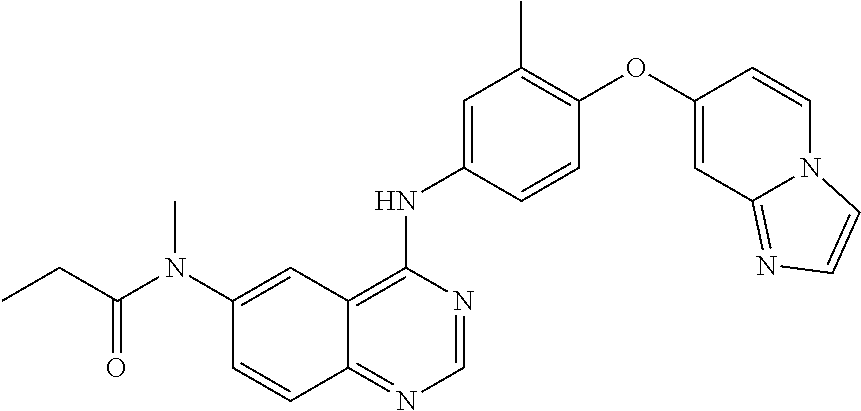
C12=NC=NC(NC3=CC(C)=C(OC4=CC5=NC=CN5C=C4)C=C3)=C1C=C(N(C(CC)=O)C)C=C2
